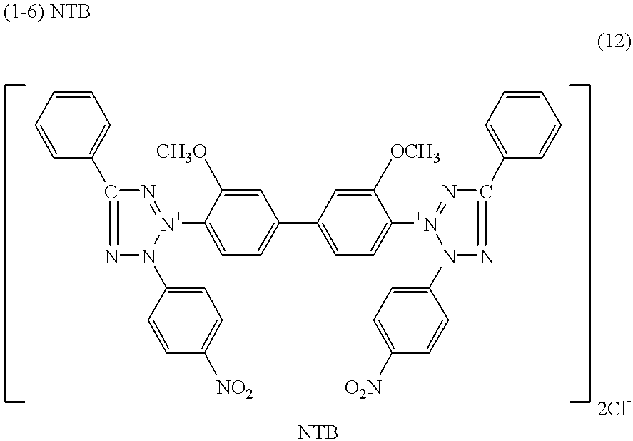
C1=CC=CC(C2=NN(C3=CC=C([NO2])C=C3)[N+](C3=CC=C(C4=CC=C([N+]5=NC(C6=CC=CC=C6)=NN5C5=CC=C([O2N])C=C5)C([OCH3])=C4)C=C3[CH3O])=N2)=C1
